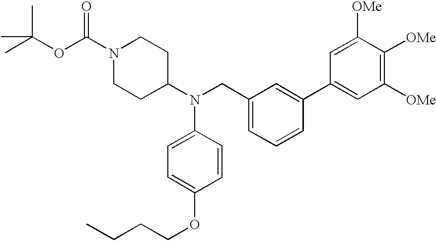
N1(C(OC(C)(C)C)=O)CCC(N(C2=CC=C(OCCCC)C=C2)CC2=CC=CC(C3=CC([OMe])=C([OMe])C([OMe])=C3)=C2)CC1
